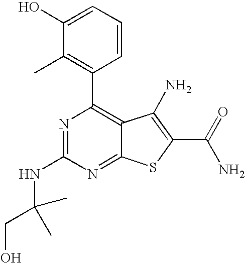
C1=CC(C2=C3C(=NC(NC(CO)(C)C)=N2)SC(C(N)=O)=C3N)=C(C)C(O)=C1
